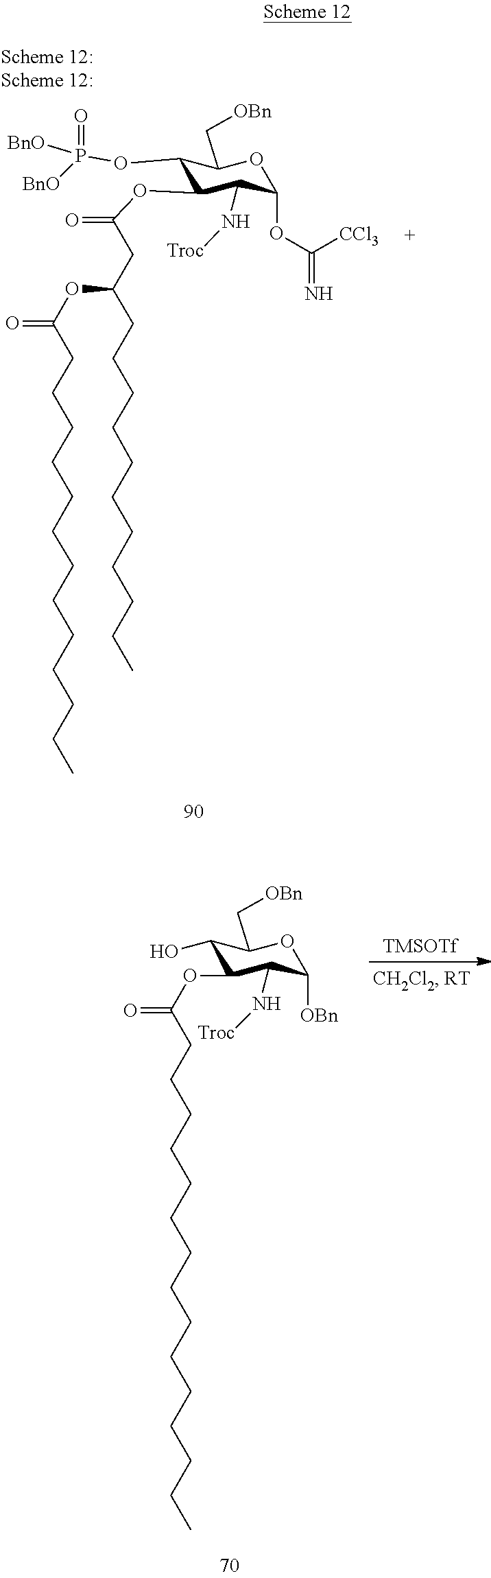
O(C1C(N[Troc])C([OBn])OC(C[OBn])C1O)C(CCCCCCCCCCCCCCC)=O.[TMSOTf].C(CCC)CCCCCCCCCC(=O)OC(CCCCCCCCCCC)CC(=O)OC1C(N[Troc])C(OC(=N)[CCl3])OC(C[OBn])C1OP(=O)([BnO])[BnO]
